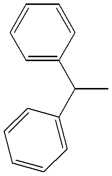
C1=C(C(C2=CC=CC=C2)C)C=CC=C1
